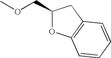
C1(COC)OC2=C(C1)C=CC=C2
